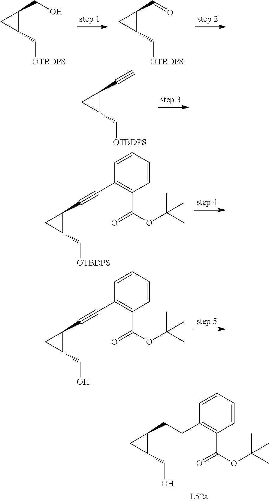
C1(CO)C(CCC2=C(C(OC(C)(C)C)=O)C=CC=C2)C1.C1(C[OTBDPS])C(CO)C1.C1(C[OTBDPS])C(C=O)C1.C1(C[OTBDPS])C(C#C)C1.C1(C[OTBDPS])C(C#CC2=C(C(OC(C)(C)C)=O)C=CC=C2)C1.C1(CO)C(C#CC2=C(C(OC(C)(C)C)=O)C=CC=C2)C1
